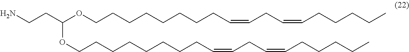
C(CC(OCCCCCCCCC=CCC=CCCCCC)OCCCCCCCCC=CCC=CCCCCC)N
